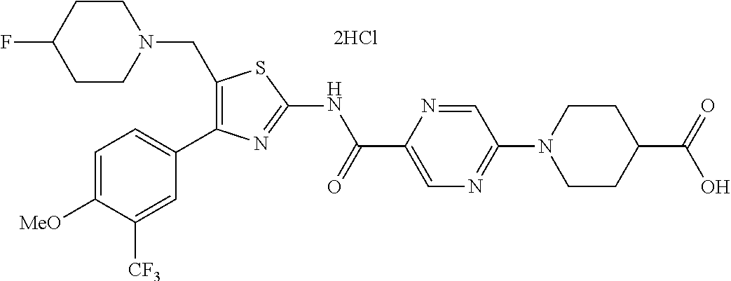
C1(CN2CCC(F)CC2)=C(C2=CC=C([MeO])C([CF3])=C2)N=C(NC(C2=CN=C(N3CCC(C(=O)O)CC3)C=N2)=O)S1
